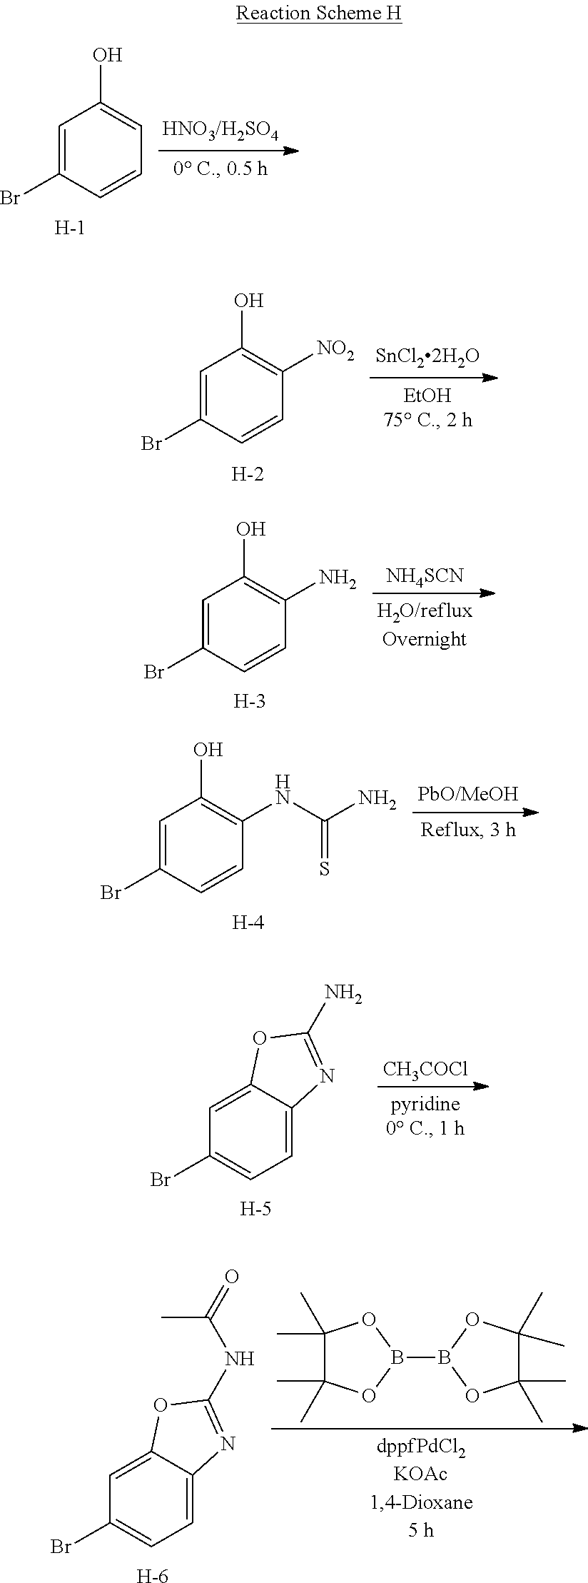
C1=C(Br)C=CC=C1O.[H].C1=C(Br)C=CC([NO2])=C1O.[H].[NH4SCN].C1=C(Br)C=CC(N)=C1O.[H].C1=C(Br)C=CC(NC(N)=S)=C1O.[H].[CH3COCl].C1=C2C(=CC=C1Br)N=C(N)O2.[H].C1(C)(C)C(C)(C)OB(B2OC(C)(C)C(C)(C)O2)O1.C1=C2C(=CC=C1Br)N=C(NC(C)=O)O2.[H]
